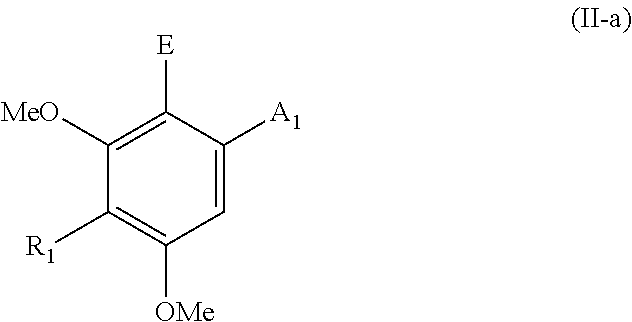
C1=C([A1])C([E])=C([MeO])C([R1])=C1[OMe]
